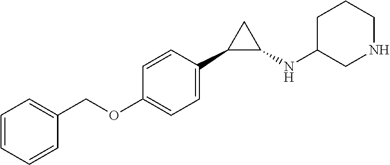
C1=C(OCC2=CC=CC=C2)C=CC(C2C(NC3CNCCC3)C2)=C1
